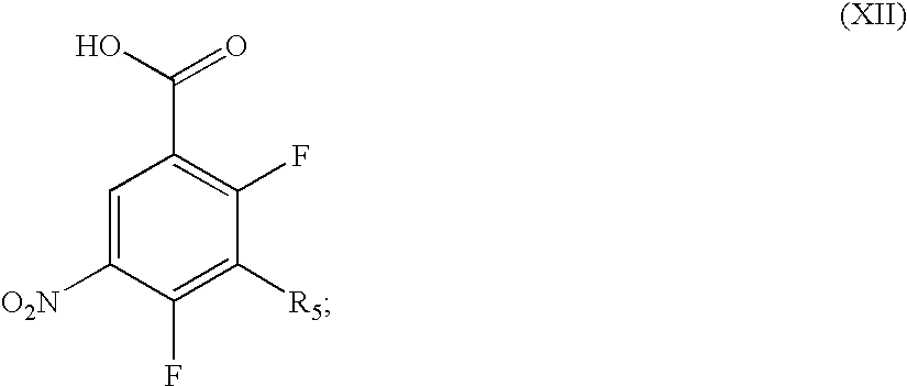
C1=C([O2N])C(F)=C([R5])C(F)=C1C(O)=O
